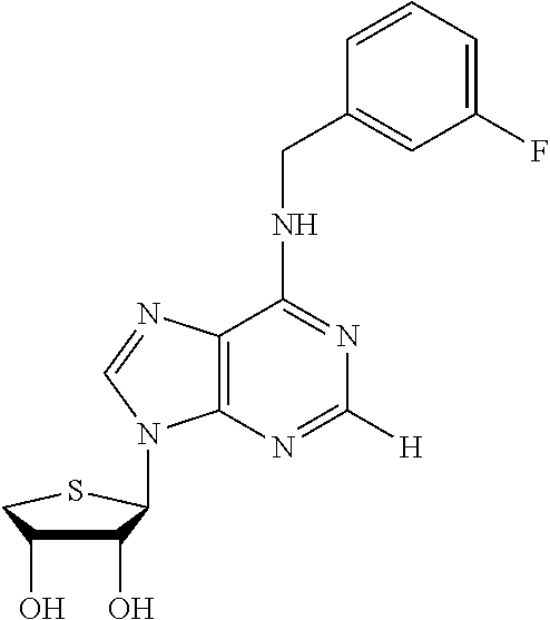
C1(O)C(O)CSC1N1C2=C(C(NCC3=CC(F)=CC=C3)=NC([H])=N2)N=C1
